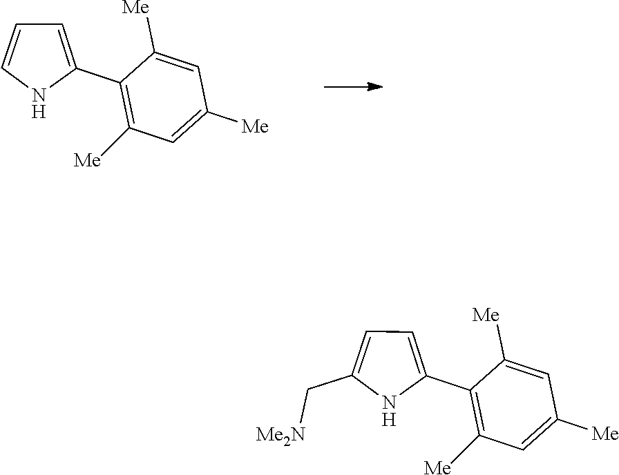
C1(C2=CC=CN2)=C([Me])C=C([Me])C=C1[Me].C1(C2=CC=C(C[Me2N])N2)=C([Me])C=C([Me])C=C1[Me]
